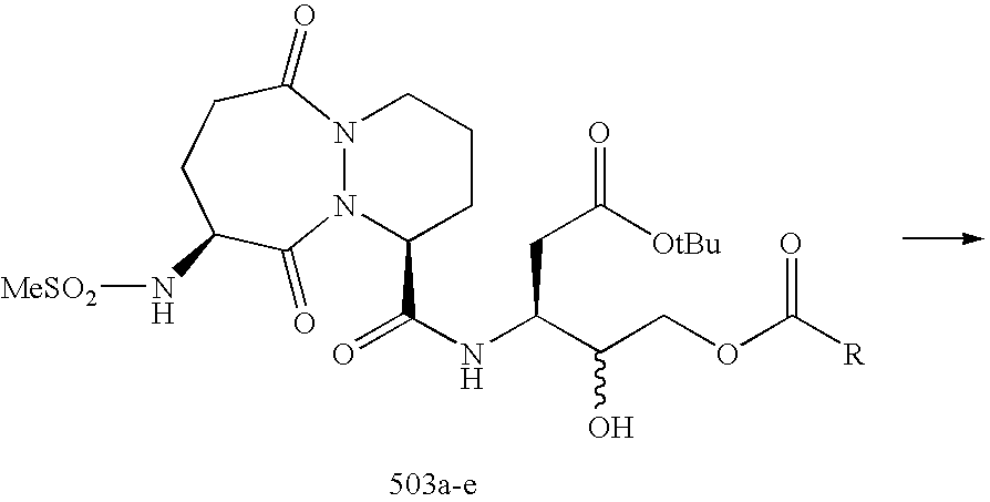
N12N(C(=O)CCC(N[MeSO2])C1=O)CCCC2C(NC(C(COC([R])=O)O)CC([OtBu])=O)=O
